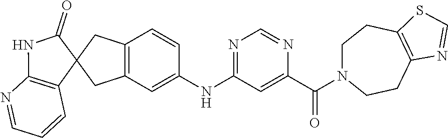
C12=C(N=CC=C1)NC(=O)C21CC2=C(C1)C=C(NC1=NC=NC(C(=O)N3CCC4=C(CC3)N=CS4)=C1)C=C2
